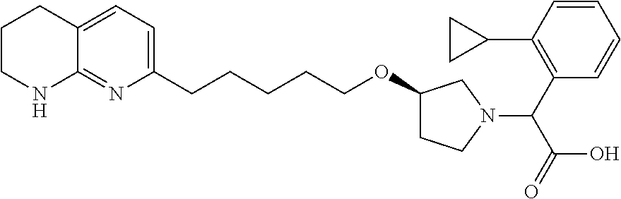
C1CNC2=NC(CCCCCOC3CCN(C(C4=C(C5CC5)C=CC=C4)C(=O)O)C3)=CC=C2C1
